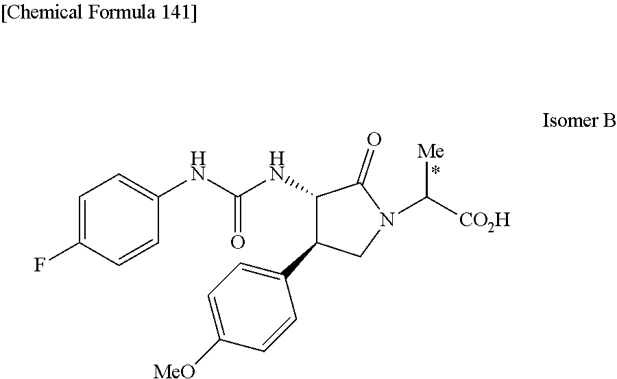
C1=C(F)C=CC(NC(NC2C(=O)N(C([CO2H])[Me])CC2C2=CC=C([MeO])C=C2)=O)=C1
